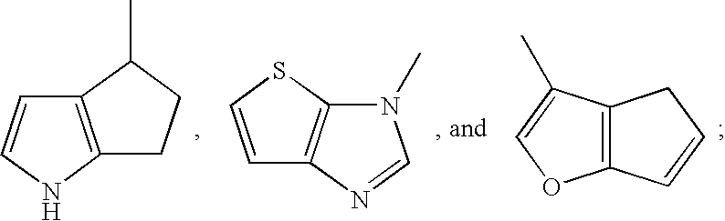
C12=C(NC=C1)CCC2C.C12=C(SC=C1)N(C)C=N2.C12=C(C(C)=CO1)CC=C2
